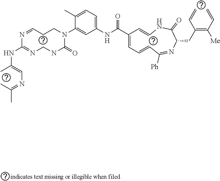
CC(=CN=C(C)C)NC1=NCNC(=O)N(C2=CC(NC(C3=CC=CC([Ph])=NC(CC(=C(C=C)[Me])C=C)C(=O)NC=C3)=O)=CC=C2C)CCC=N1
